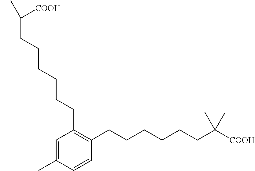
C1=C(C)C=CC(CCCCCCC([COOH])(C)C)=C1CCCCCCC(C)([COOH])C
